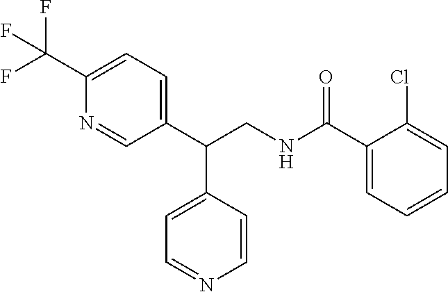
C1(C(CNC(C2=CC=CC=C2Cl)=O)C2=CC=NC=C2)=CC=C(C(F)(F)F)N=C1
